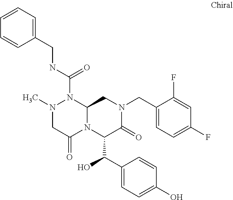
N(C(=O)N1N(C)CC(=O)N2C1CN(CC1=CC=C(F)C=C1F)C(=O)C2C(C1=CC=C(O)C=C1)O)CC1=CC=CC=C1
